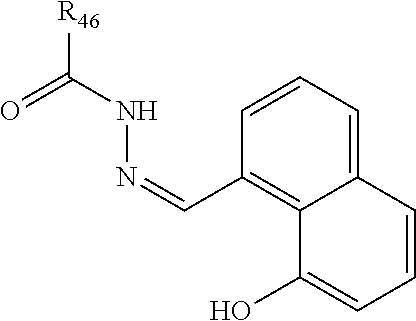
C1=C2C(=C(C=NNC([R46])=O)C=C1)C(O)=CC=C2
